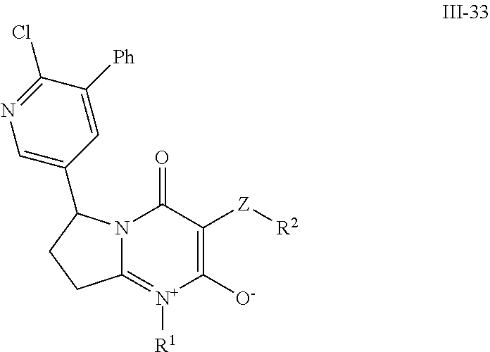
C1([O-])=C([Z][R2])C(=O)N2C(=[N+]1[R1])CCC2C1=CN=C(Cl)C([Ph])=C1
